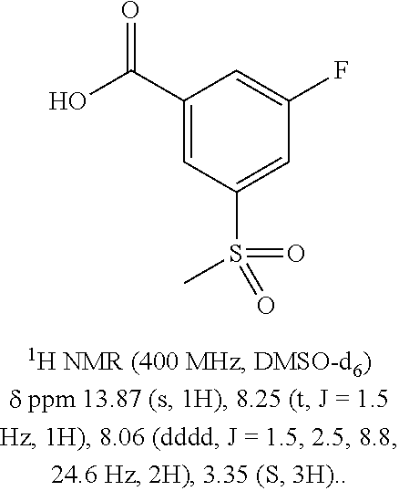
C1(C(=O)O)=CC(S(C)(=O)=O)=CC(F)=C1
